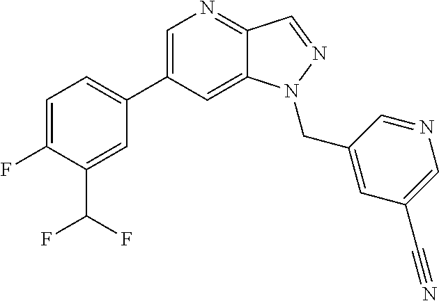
C1(C2=CC=C(F)C(C(F)F)=C2)=CN=C2C(=C1)N(CC1=CC(C#N)=CN=C1)N=C2
